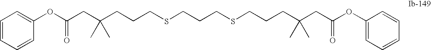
C(CCSCCCSCCCC(CC(OC1=CC=CC=C1)=O)(C)C)C(CC(OC1=CC=CC=C1)=O)(C)C
